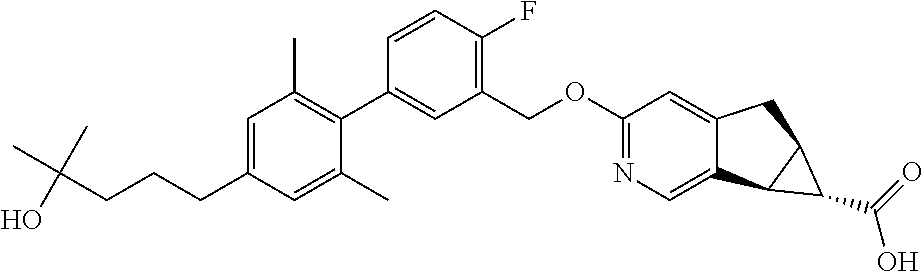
C1=C(CCCC(O)(C)C)C=C(C)C(C2=CC(COC3=NC=C4C(=C3)CC3C4C3C(=O)O)=C(F)C=C2)=C1C
